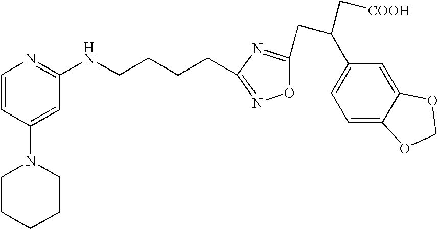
C1=CC(N2CCCCC2)=CC(NCCCCC2=NOC(CC(C3=CC=C4C(=C3)OCO4)C[COOH])=N2)=N1
